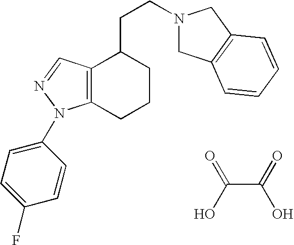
C12=C(N(C3=CC=C(F)C=C3)N=C1)CCCC2CCN1CC2=C(C1)C=CC=C2.C(C(=O)O)(O)=O
